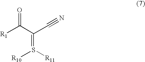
[R1]C(C(=S([R10])[R11])C#N)=O
